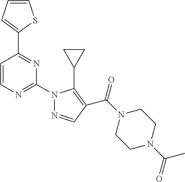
C1=CC=C(C2=NC(N3N=CC(C(N4CCN(C(=O)C)CC4)=O)=C3C3CC3)=NC=C2)S1
